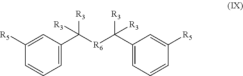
C1([R5])=CC(C([R6]C(C2=CC=CC([R5])=C2)([R3])[R3])([R3])[R3])=CC=C1
